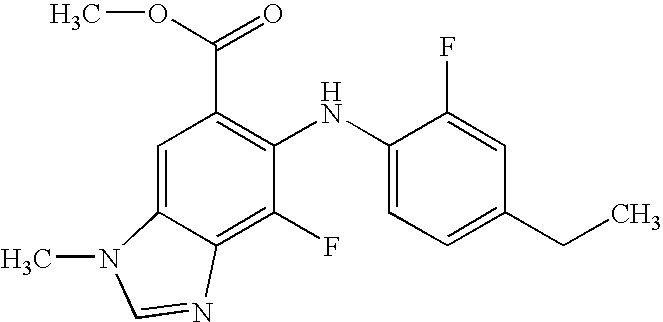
C(C1=C(NC2=CC=C(CC)C=C2F)C(F)=C2C(=C1)N(C)C=N2)(OC)=O
